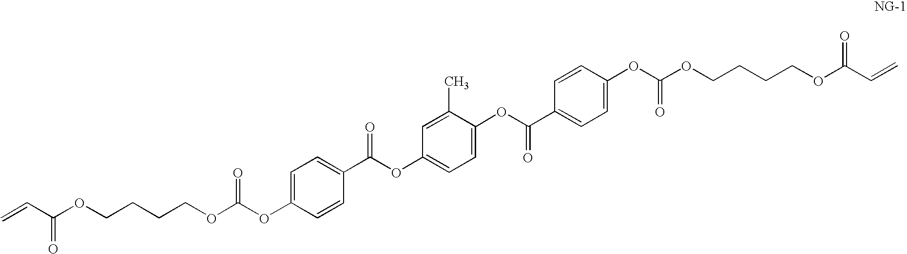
C=CC(OCCCCOC(OC1=CC=C(C(OC2=CC=C(OC(C3=CC=C(OC(OCCCCOC(C=C)=O)=O)C=C3)=O)C(C)=C2)=O)C=C1)=O)=O
